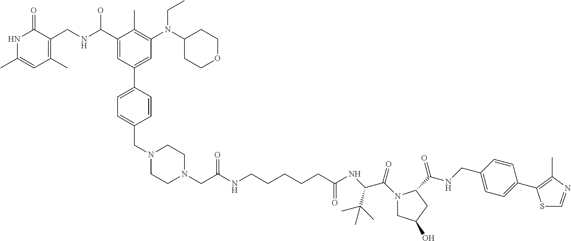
N1C(C)=CC(C)=C(CNC(C2=CC(C3=CC=C(CN4CCN(CC(NCCCCCC(NC(C(N5CC(O)CC5C(NCC5=CC=C(C6=C(C)N=CS6)C=C5)=O)=O)C(C)(C)C)=O)=O)CC4)C=C3)=CC(N(C3CCOCC3)CC)=C2C)O)C1=O
